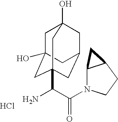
Cl.C1C2(O)CC3(C(C(=O)N4C5C(CC4)C5)N)CC(CC1(O)C3)C2
